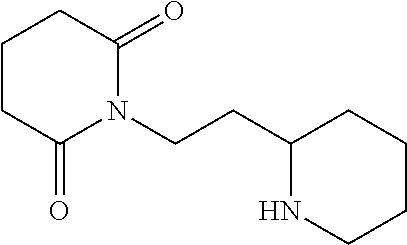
C1CC(=O)N(CCC2NCCCC2)C(=O)C1
